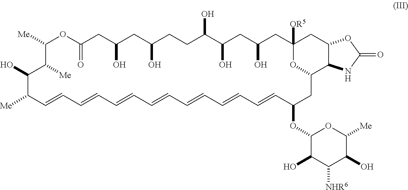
[Me]C1C=CC=CC=CC=CC=CC=CC=CC(OC2C(O)C([NHR6])C(O)C([Me])O2)CC2OC([OR5])(CC(O)CC(O)C(O)CCC(O)CC(O)CC(=O)OC([Me])C([Me])C1O)CC1C2NC(=O)O1
